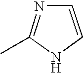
C1(C)=NC=CN1
